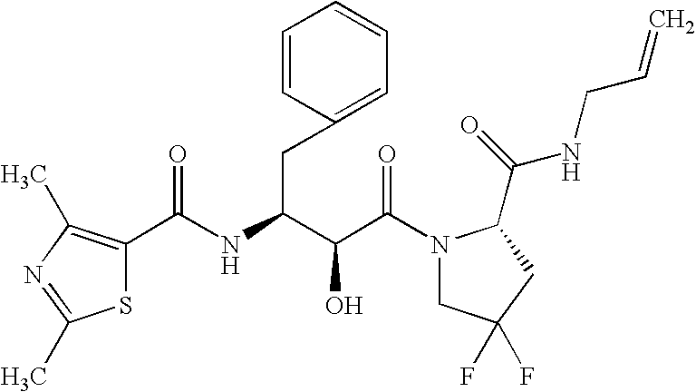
C(C(N1CC(F)(F)CC1C(NCC=C)=O)=O)(O)C(CC1=CC=CC=C1)NC(=O)C1=C(C)N=C(C)S1
